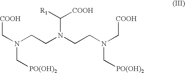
C(N(C[COOH])CCN(CCN(C[COOH])C[PO(OH)2])C([R1])[COOH])[PO(OH)2]
